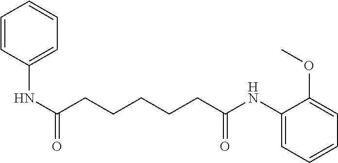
C1=CC(NC(CCCCCC(NC2=CC=CC=C2OC)=O)=O)=CC=C1
